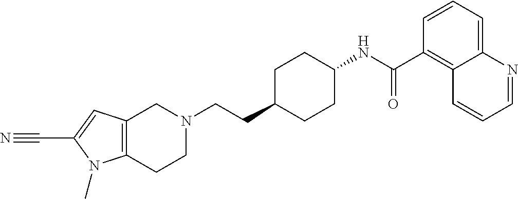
C1(C#N)=CC2=C(N1C)CCN(CCC1CCC(NC(C3=C4C(=CC=C3)N=CC=C4)=O)CC1)C2
